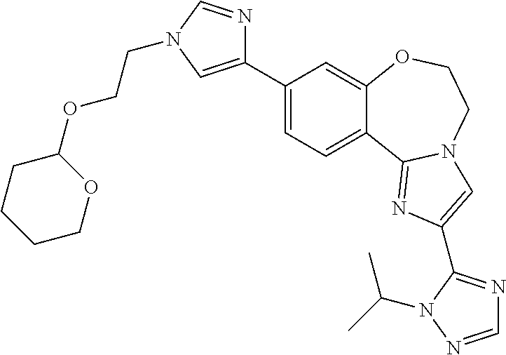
C1(C2=CN(CCOC3CCCCO3)C=N2)=CC=C2C(=C1)OCCN1C2=NC(C2=NC=NN2C(C)C)=C1
